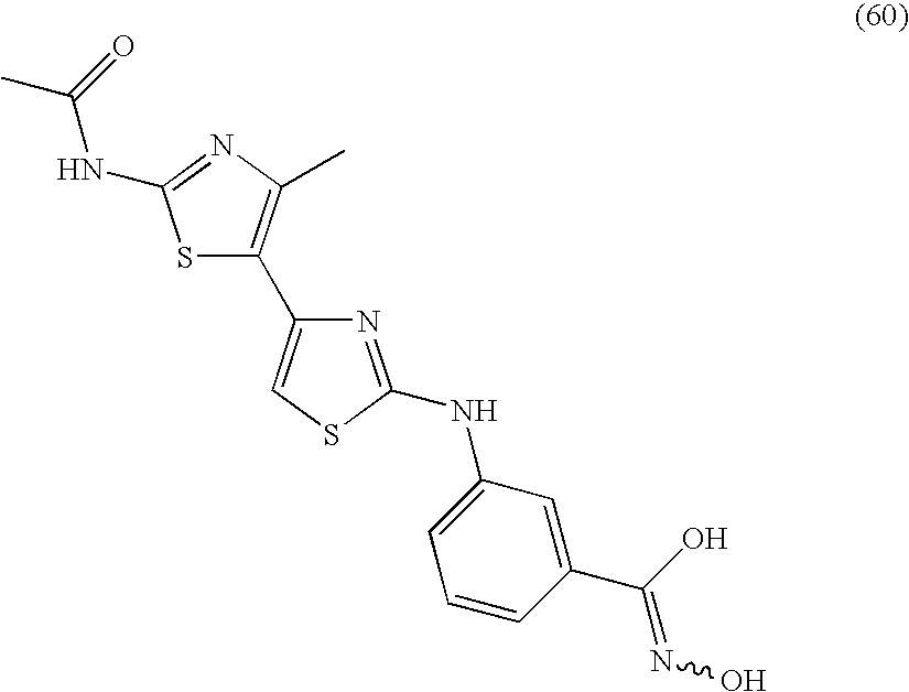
S1C(C2=CSC(NC3=CC=CC(C(O)=NO)=C3)=N2)=C(C)N=C1NC(C)=O
